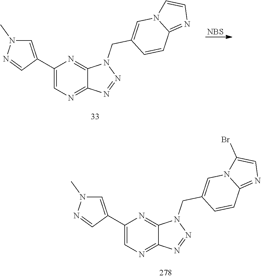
C1(C2=CN(C)N=C2)=CN=C2C(=N1)N(CC1=CN3C(=NC=C3Br)C=C1)N=N2.C1(C2=CN(C)N=C2)=CN=C2C(=N1)N(CC1=CN3C(=NC=C3)C=C1)N=N2.[NBS]
